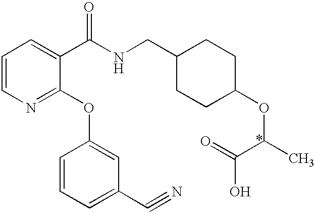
C1=CN=C(OC2=CC(C#N)=CC=C2)C(C(NCC2CCC(OC(C)C(=O)O)CC2)=O)=C1
